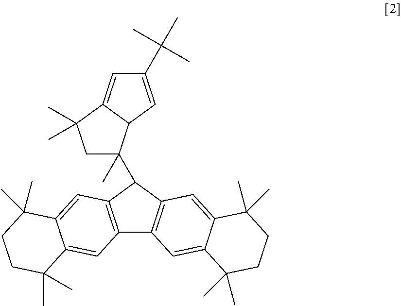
C12=C(C(C3(C)CC(C)(C)C4=CC(C(C)(C)C)=CC34)C3=C1C=C1C(=C3)C(C)(C)CCC1(C)C)C=C1C(=C2)C(C)(C)CCC1(C)C
